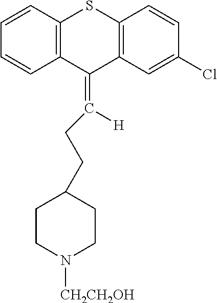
C1=CC2=C(C=C1)SC1=C(C2=C([H])CCC2CCN([CH2CH2OH])CC2)C=C(Cl)C=C1
